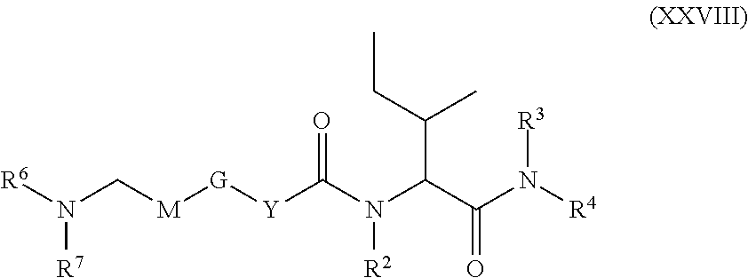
[R6]N(C[M][G][Y]C(N(C(C(N([R4])[R3])=O)C(CC)C)[R2])=O)[R7]
